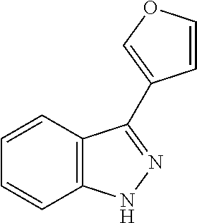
C1=CC2=C(C=C1)NN=C2C1=COC=C1
